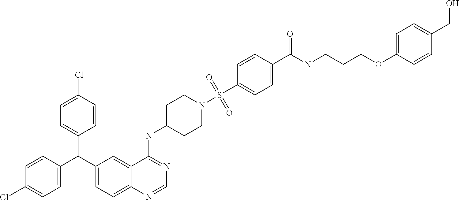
C1=C(Cl)C=CC(C(C2=CC=C(Cl)C=C2)C2=CC=C3C(=C2)C(NC2CCN(S(C4=CC=C(C(NCCCOC5=CC=C(CO)C=C5)=O)C=C4)(=O)=O)CC2)=NC=N3)=C1
